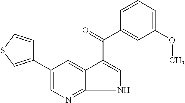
C1(C2=CSC=C2)=CN=C2NC=C(C(=O)C3=CC(OC)=CC=C3)C2=C1
